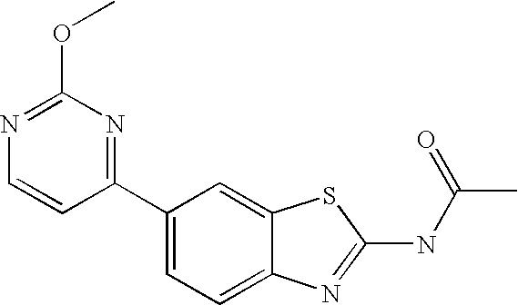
C1(C2=CC=C3C(=C2)SC(NC(C)=O)=N3)=NC(OC)=NC=C1
